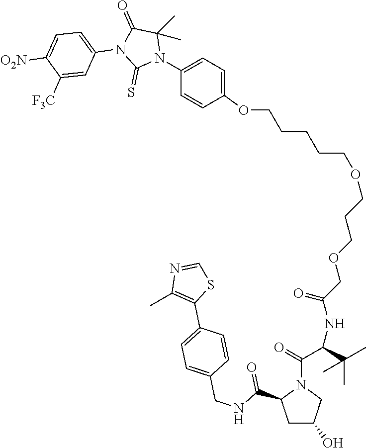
C1(OCCCCCOCCCOCC(NC(C(C)(C)C)C(=O)N2C(C(NCC3=CC=C(C4=C(C)N=CS4)C=C3)=O)CC(O)C2)=O)=CC=C(N2C(C)(C)C(=O)N(C3=CC=C([O2N])C([F3C])=C3)C2=S)C=C1
